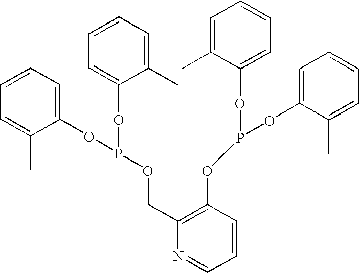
C1=CC=C(C)C(OP(OC2=CC=CC=C2C)OCC2=C(OP(OC3=CC=CC=C3C)OC3=CC=CC=C3C)C=CC=N2)=C1
